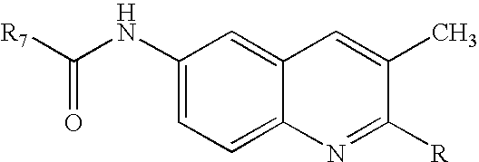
O=C([R7])NC1=CC=C2C(=C1)C=C(C)C([R])=N2
